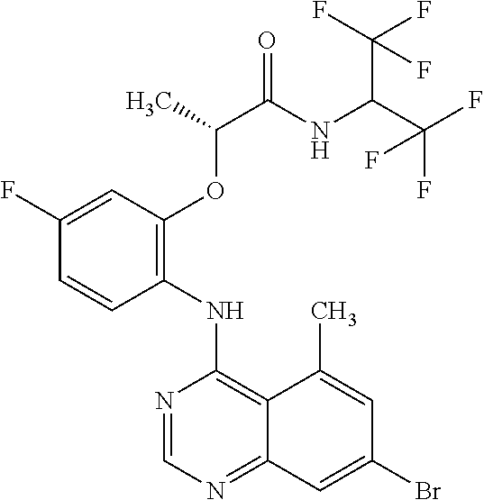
C1(F)=CC(OC(C(NC(C(F)(F)F)C(F)(F)F)=O)C)=C(NC2=C3C(=NC=N2)C=C(Br)C=C3C)C=C1
